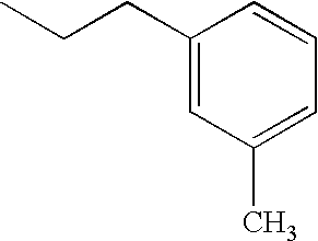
CCCC1=CC(C)=CC=C1
